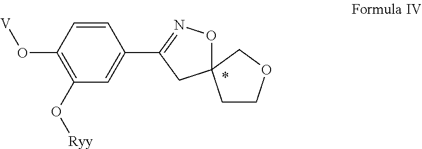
C1(O[Ryy])=C(O[V])C=CC(C2=NOC3(C2)CCOC3)=C1
